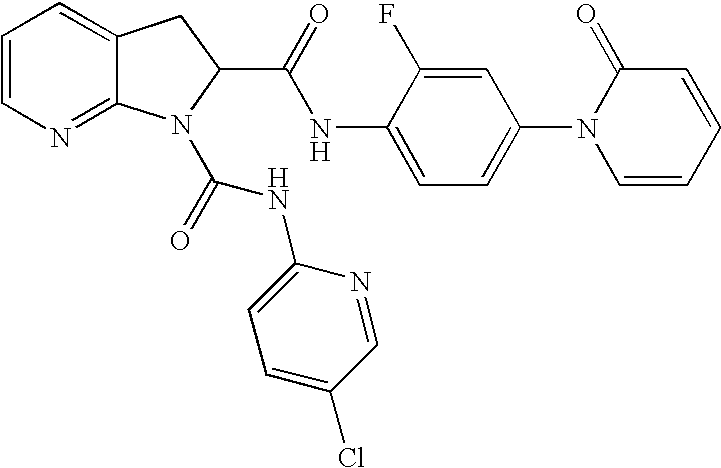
C12=CC=CN=C1N(C(=O)NC1=CC=C(Cl)C=N1)C(C(NC1=CC=C(N3C=CC=CC3=O)C=C1F)=O)C2
